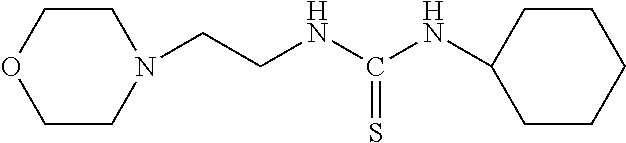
C1CN(CCNC(NC2CCCCC2)=S)CCO1
